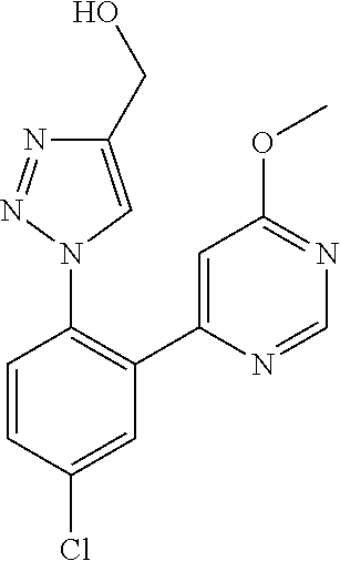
C1=CC(Cl)=CC(C2=CC(OC)=NC=N2)=C1N1C=C(CO)N=N1
